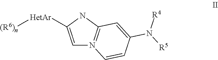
C1=C([HetAr][(R6)n])NC2=N1C=CC(N([R5])[R4])=C2
